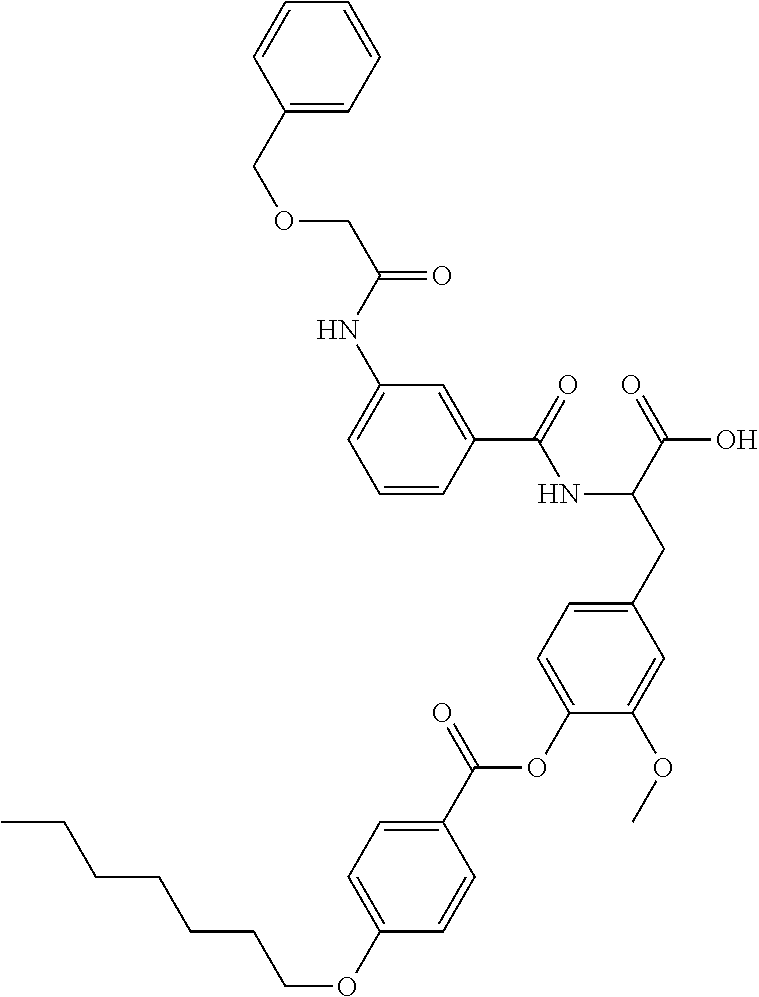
C1=CC(C(=O)NC(CC2=CC=C(OC(C3=CC=C(OCCCCCCC)C=C3)=O)C(OC)=C2)C(=O)O)=CC(NC(COCC2=CC=CC=C2)=O)=C1
